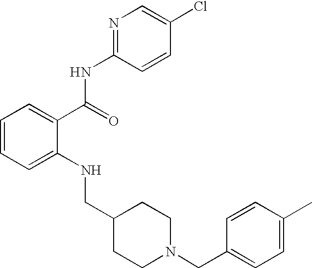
C1=CC=C(NCC2CCN(CC3=CC=C(C)C=C3)CC2)C(C(NC2=NC=C(Cl)C=C2)=O)=C1
